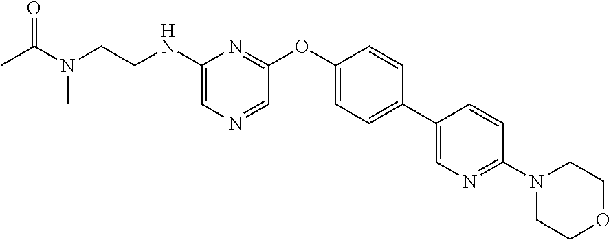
N(C1=CN=CC(OC2=CC=C(C3=CN=C(N4CCOCC4)C=C3)C=C2)=N1)CCN(C(=O)C)C
